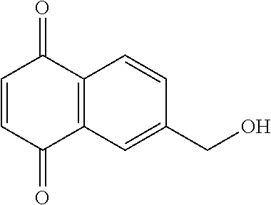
C1=CC(=O)C2=C(C1=O)C=CC(CO)=C2
